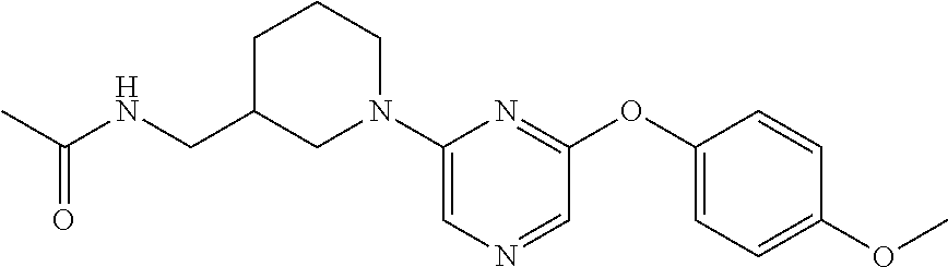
C1(N2CCCC(CNC(C)=O)C2)=CN=CC(OC2=CC=C(OC)C=C2)=N1
